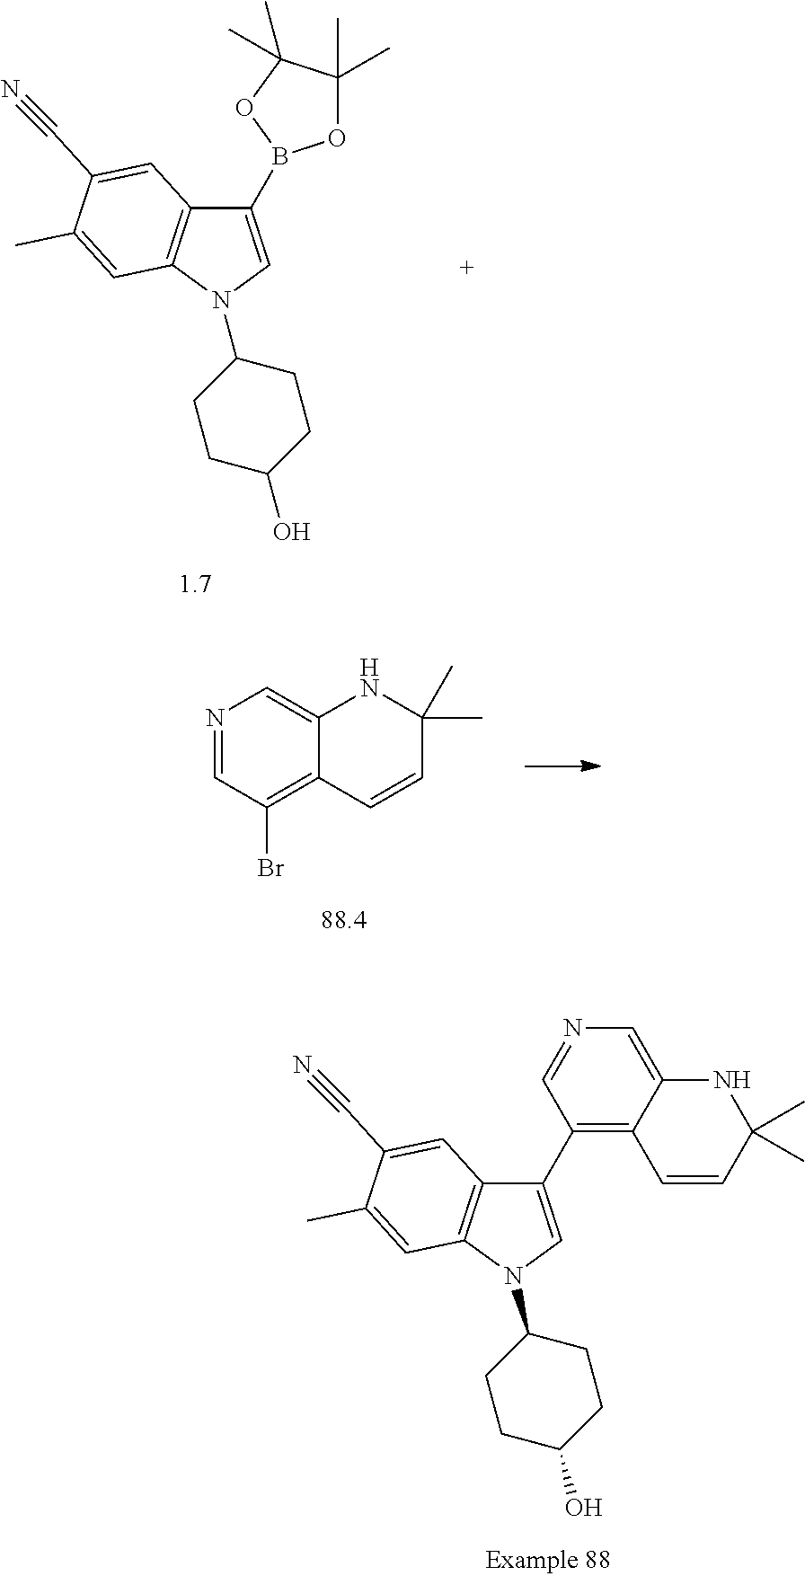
C1(B2OC(C)(C)C(C)(C)O2)=CN(C2CCC(O)CC2)C2=C1C=C(C#N)C(C)=C2.N1=CC(Br)=C2C(=C1)NC(C)(C)C=C2.C1(C2=C3C(=CN=C2)NC(C)(C)C=C3)=CN(C2CCC(O)CC2)C2=C1C=C(C#N)C(C)=C2
